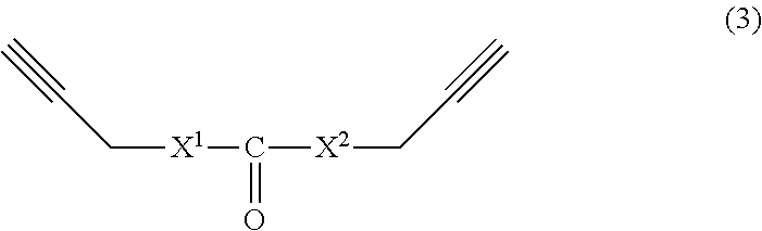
C([X1]C([X2]CC#C)=O)C#C
